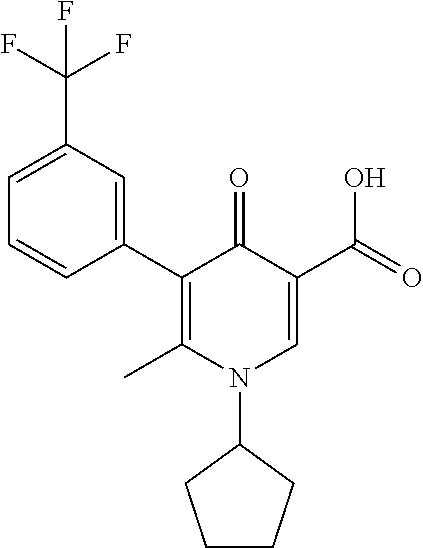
C1=CC(C2=C(C)N(C3CCCC3)C=C(C(=O)O)C2=O)=CC(C(F)(F)F)=C1
